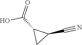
C1(C#N)CC1C(O)=O
